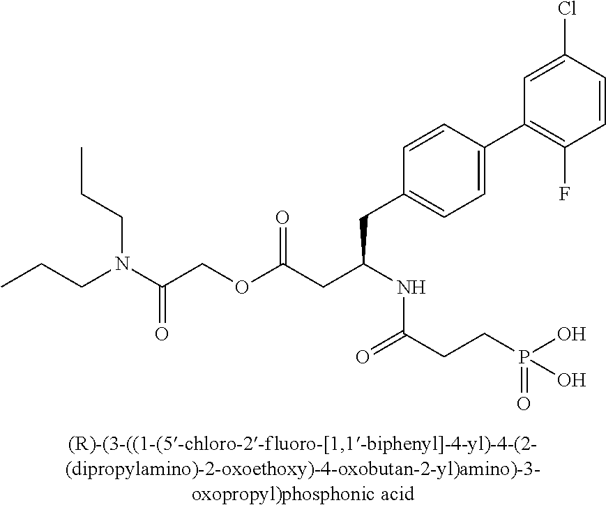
C(N(C(COC(CC(NC(CCP(O)(=O)O)=O)CC1=CC=C(C2=C(F)C=CC(Cl)=C2)C=C1)=O)=O)CCC)CC
